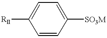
C1=CC([SO3M])=CC=C1[RII]
